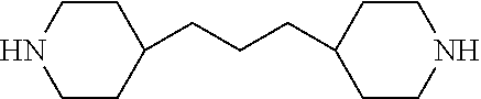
C1CC(CCCC2CCNCC2)CCN1
